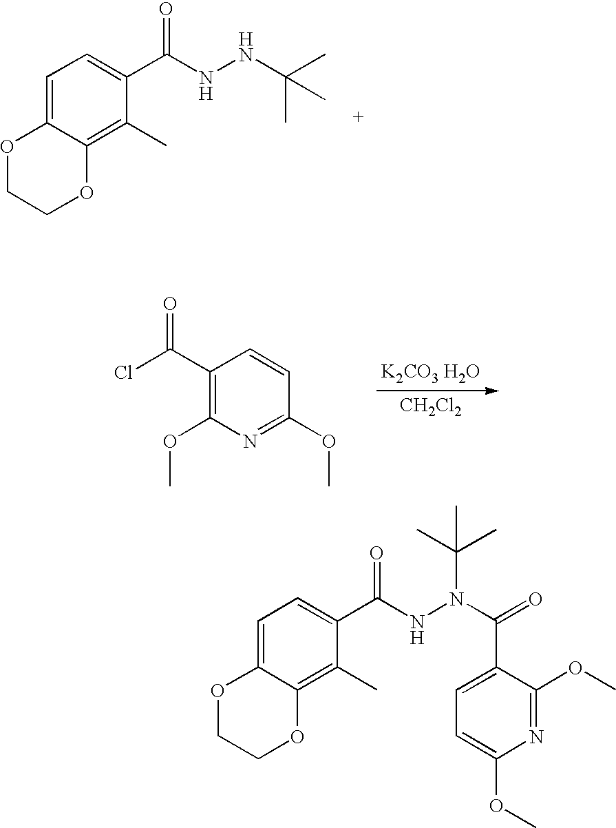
C1=C2C(=C(C)C(C(NNC(C)(C)C)=O)=C1)OCCO2.C1=CC(OC)=NC(OC)=C1C(Cl)=O.[CH2Cl2].C1=C2C(=C(C)C(C(NN(C(=O)C3=CC=C(OC)N=C3OC)C(C)(C)C)=O)=C1)OCCO2
